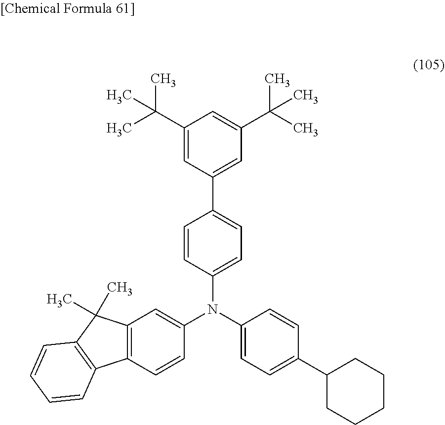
C12=C(C=CC(N(C3=CC=C(C4CCCCC4)C=C3)C3=CC=C(C4=CC(C(C)(C)C)=CC(C(C)(C)C)=C4)C=C3)=C1)C1=C(C2(C)C)C=CC=C1
